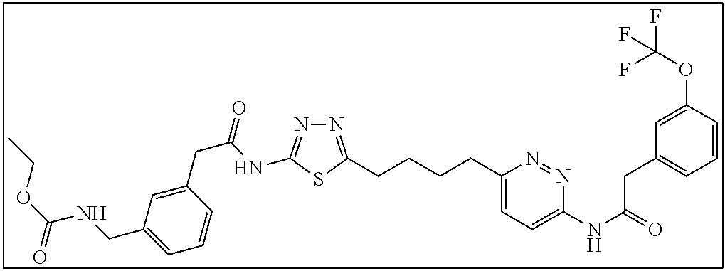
N1=C(CCCCC2=CC=C(NC(=O)CC3=CC=CC(OC(F)(F)F)=C3)N=N2)SC(NC(CC2=CC(CNC(OCC)=O)=CC=C2)=O)=N1
